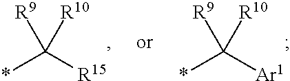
*C([Ar1])([R9])[R10].*C([R15])([R9])[R10]
